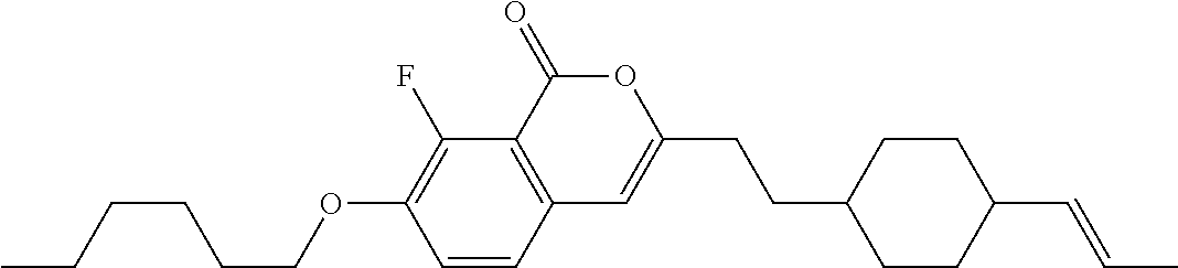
C1=CC2=C(C(F)=C1OCCCCCC)C(=O)OC(CCC1CCC(C=CC)CC1)=C2
